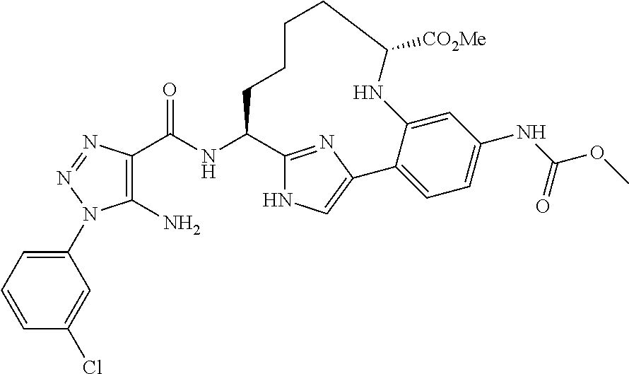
C1(N)=C(C(NC2C3=NC(=CN3)C3=CC=C(NC(OC)=O)C=C3NC([CO2Me])CCCC2)=O)N=NN1C1=CC=CC(Cl)=C1
